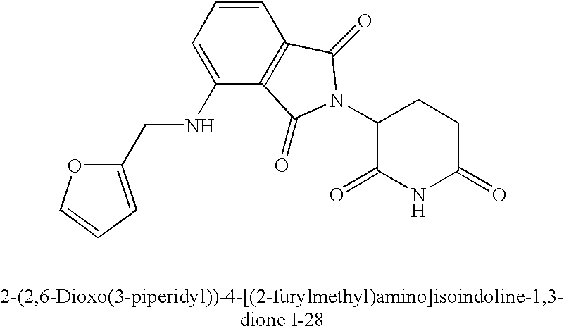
N(C1=CC=CC2=C1C(=O)N(C1C(=O)NC(=O)CC1)C2=O)CC1=CC=CO1
